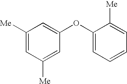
C1([Me])=CC([Me])=CC(OC2=CC=CC=C2[Me])=C1
